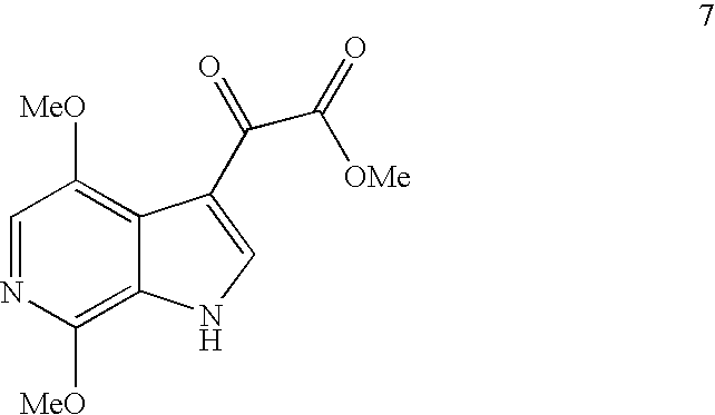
C1=NC([MeO])=C2C(=C1[MeO])C(C(=O)C(=O)[OMe])=CN2
